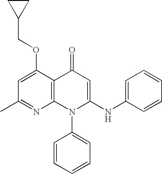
C1(C)=NC2=C(C(OCC3CC3)=C1)C(=O)C=C(NC1=CC=CC=C1)N2C1=CC=CC=C1
